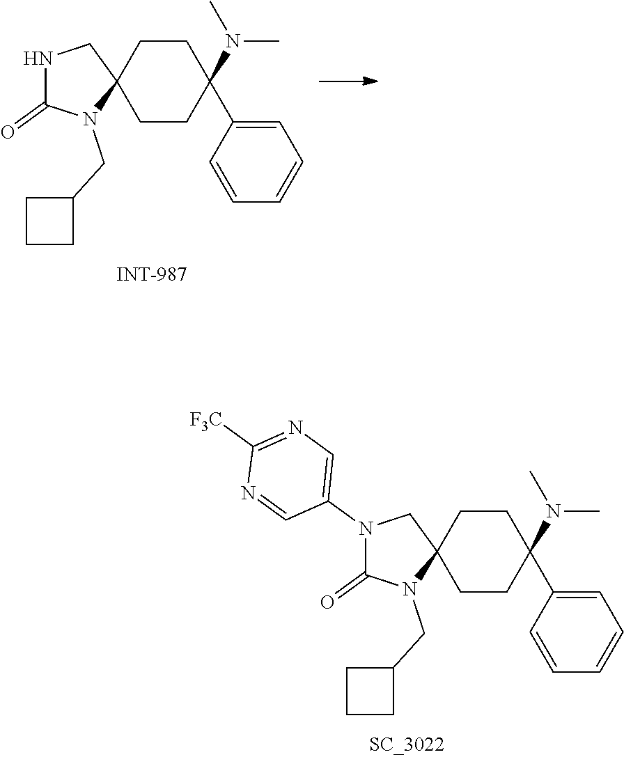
C1CC2(CCC1(C1=CC=CC=C1)N(C)C)CN(C1=CN=C([F3C])N=C1)C(=O)N2CC1CCC1.C1CC2(CCC1(C1=CC=CC=C1)N(C)C)CNC(=O)N2CC1CCC1
